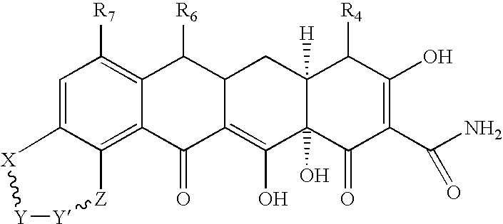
C1=C2C(=C3C(=C1[R7])C([R6])C1C(=C(O)C4(O)C([H])(C1)C([R4])C(O)=C(C(N)=O)C4=O)C3=O)[Z][Y][Y][X]2
